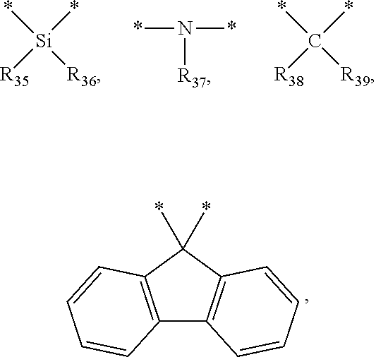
*[Si]([R36])(*)[R35].*N(*)[R37].*C([R39])(*)[R38].C12=C(C(*)(*)C3=C1C=CC=C3)C=CC=C2
